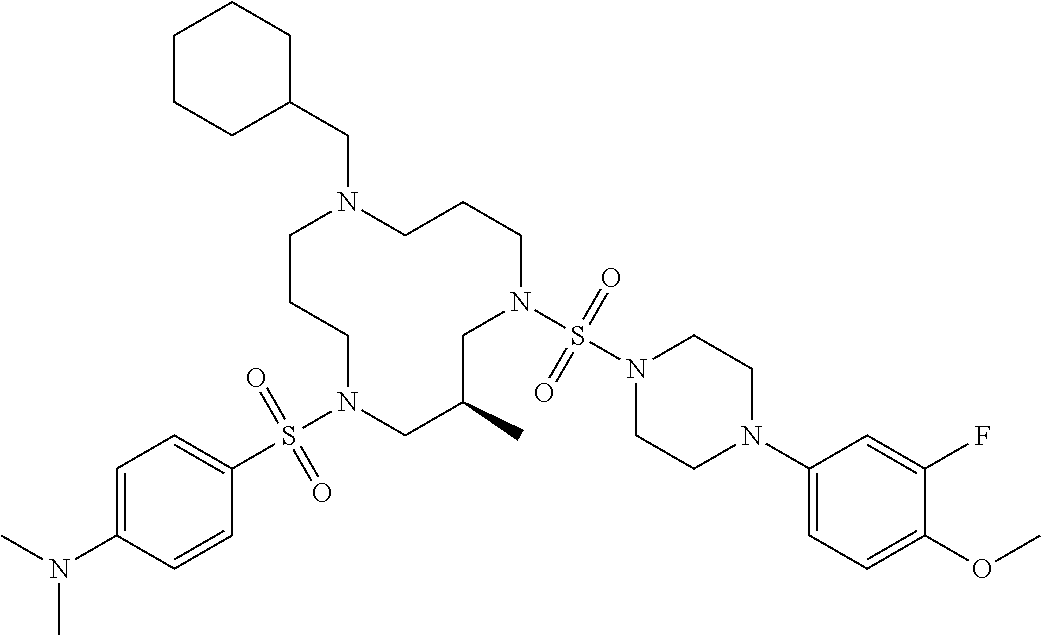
C1CCN(S(C2=CC=C(N(C)C)C=C2)(=O)=O)CC(C)CN(S(N2CCN(C3=CC=C(OC)C(F)=C3)CC2)(=O)=O)CCCN1CC1CCCCC1
